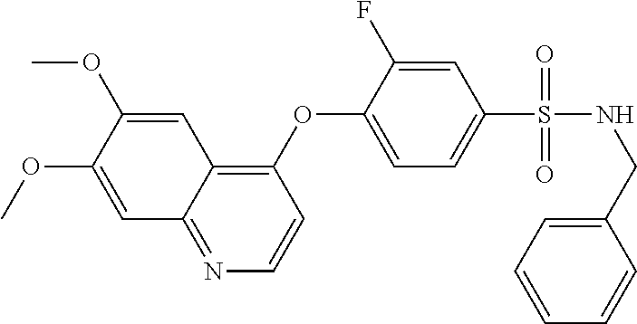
C1=C(OC)C(OC)=CC2=C(OC3=CC=C(S(NCC4=CC=CC=C4)(=O)=O)C=C3F)C=CN=C12
